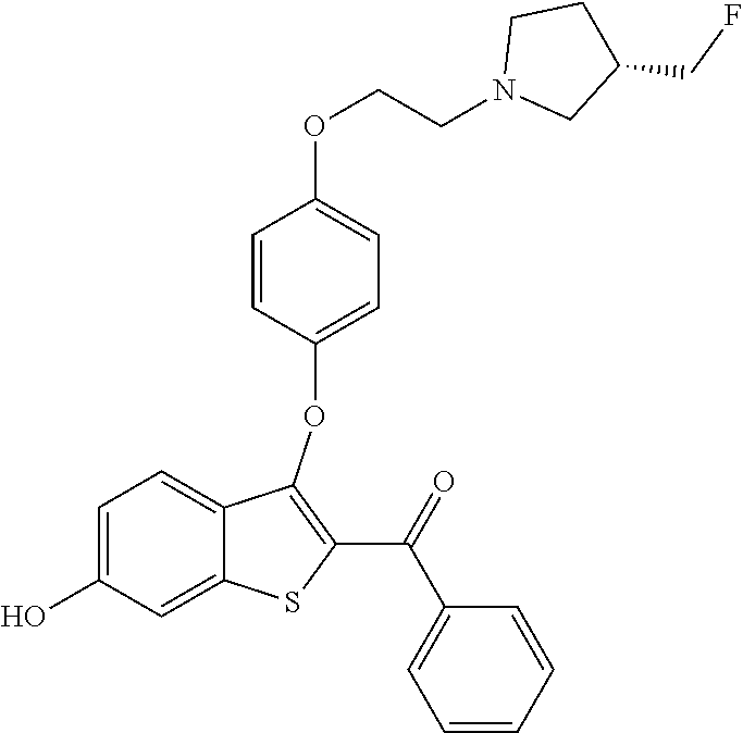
C1=C(O)C=C2C(=C1)C(OC1=CC=C(OCCN3CC(CF)CC3)C=C1)=C(C(=O)C1=CC=CC=C1)S2
